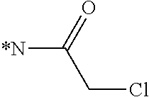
C([*N])(=O)CCl
